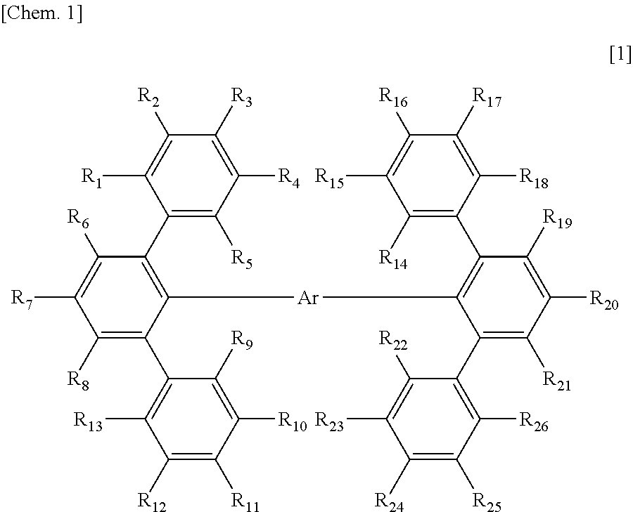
C1(C2=C([Ar]C3=C(C4=C([R14])C([R15])=C([R16])C([R17])=C4[R18])C([R19])=C([R20])C([R21])=C3C3=C([R26])C([R25])=C([R24])C([R23])=C3[R22])C(C3=C([R13])C([R12])=C([R11])C([R10])=C3[R9])=C([R8])C([R7])=C2[R6])=C([R5])C([R4])=C([R3])C([R2])=C1[R1]
